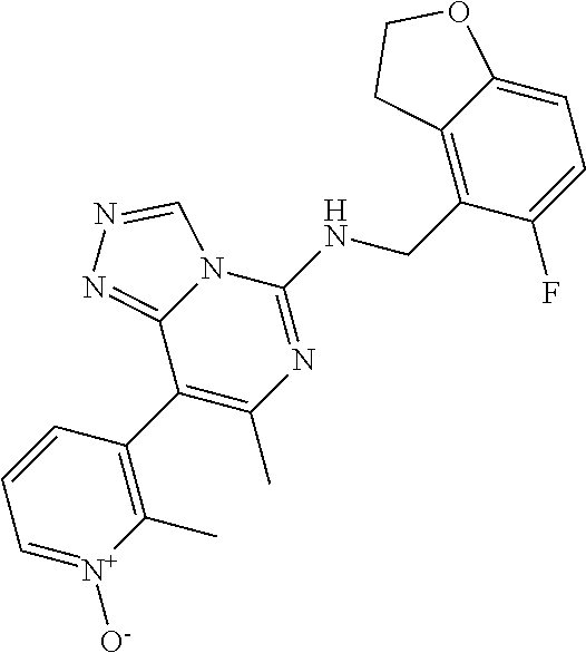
C1=[N+]([O-])C(C)=C(C2=C(C)N=C(NCC3=C4C(=CC=C3F)OCC4)N3C2=NN=C3)C=C1
